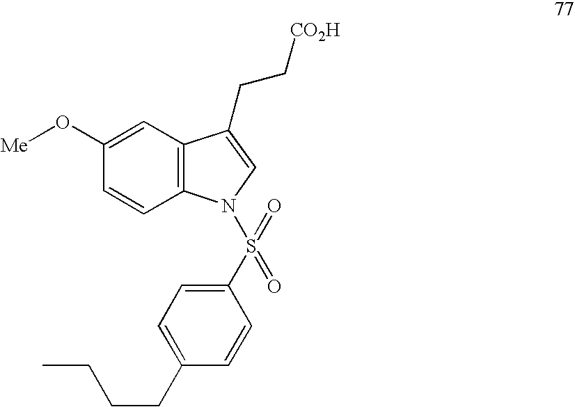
C1=C(O[Me])C=CC2=C1C(CC[CO2H])=CN2S(C1=CC=C(CCCC)C=C1)(=O)=O
